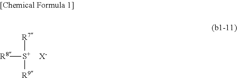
[R7][S+]([R8])[R9].[X-]
